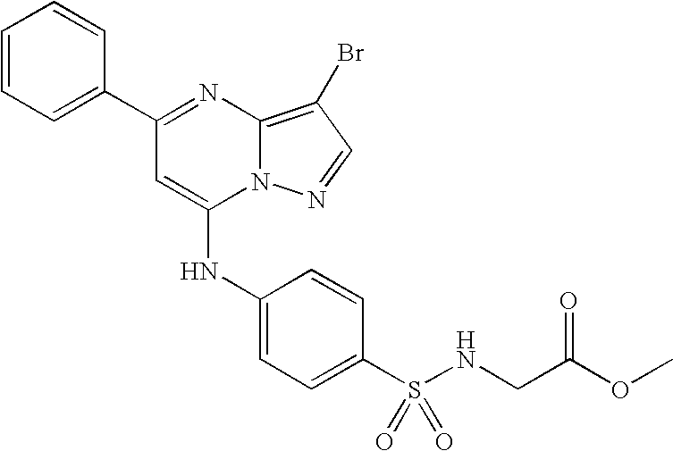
C1=C(C2=NC3=C(Br)C=NN3C(NC3=CC=C(S(=O)(=O)NCC(OC)=O)C=C3)=C2)C=CC=C1
